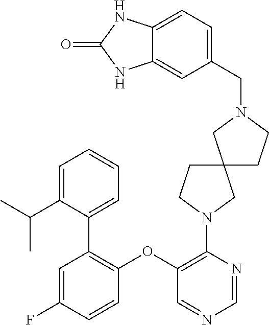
C1(N2CCC3(C2)CCN(CC2=CC=C4C(=C2)NC(=O)N4)C3)=C(OC2=C(C3=CC=CC=C3C(C)C)C=C(F)C=C2)C=NC=N1
